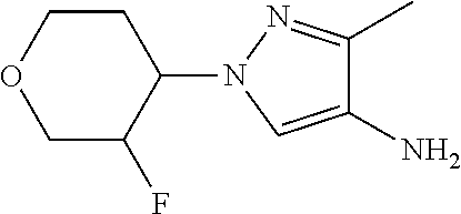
C1COCC(F)C1N1N=C(C)C(N)=C1
